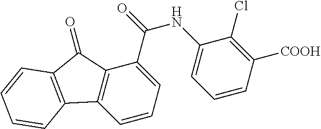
C1=CC=C(C(=O)NC2=CC=CC([COOH])=C2Cl)C2=C1C1=C(C2=O)C=CC=C1
